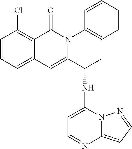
C1=CC=C2C(=C1Cl)C(=O)N(C1=CC=CC=C1)C(C(C)NC1=CC=NC3=CC=NN13)=C2
